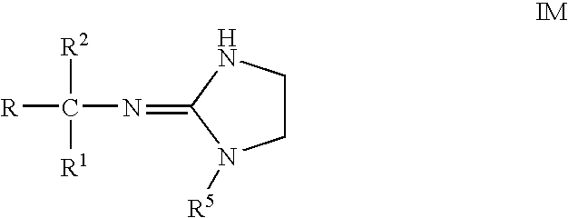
[R]C(N=C1NCCN1[R5])([R2])[R1]
